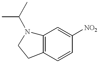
C12=C(C=CC([NO2])=C1)CCN2C(C)C
